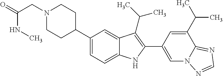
N1(CC(=O)NC)CCC(C2=CC=C3C(=C2)C(C(C)C)=C(C2=CN4C(=NC=N4)C(C(C)C)=C2)N3)CC1
